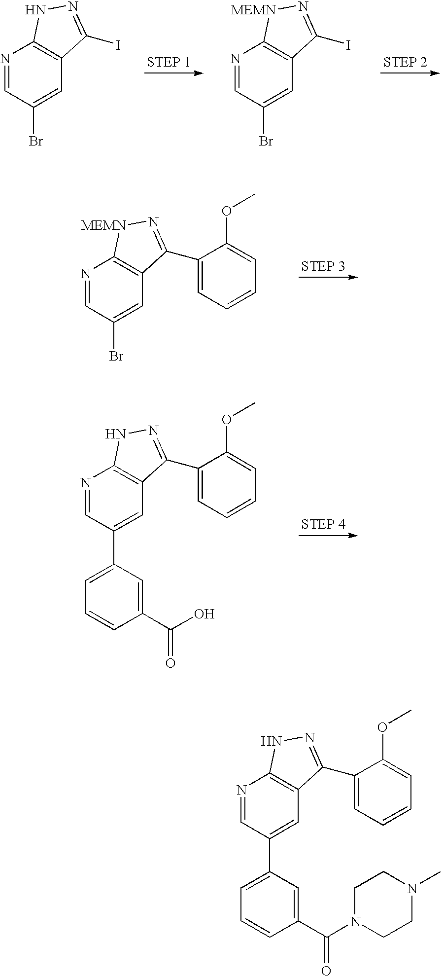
N1=CC(Br)=CC2=C1NN=C2I.N1=CC(Br)=CC2=C1[MEMN]N=C2I.N1=CC(Br)=CC2=C1[MEMN]N=C2C1=CC=CC=C1OC.N1=CC(C2=CC=CC(C(O)=O)=C2)=CC2=C1NN=C2C1=CC=CC=C1OC.N1=CC(C2=CC=CC(C(N3CCN(C)CC3)=O)=C2)=CC2=C1NN=C2C1=CC=CC=C1OC
